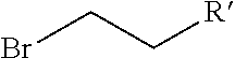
BrCC[R]
